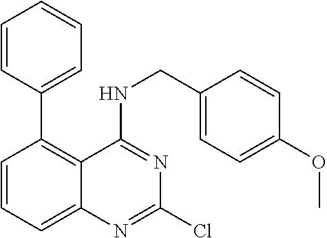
C1(C2=C3C(=CC=C2)N=C(Cl)N=C3NCC2=CC=C(OC)C=C2)=CC=CC=C1
